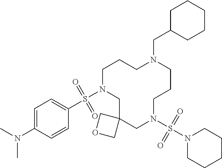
C1N(S(C2=CC=C(N(C)C)C=C2)(=O)=O)CC2(CN(S(N3CCCCC3)(=O)=O)CCCN(CC3CCCCC3)CC1)COC2
